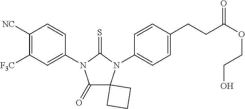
C1(=O)C2(N(C3=CC=C(CCC(OCCO)=O)C=C3)C(=S)N1C1=CC([F3C])=C([NC])C=C1)CCC2
